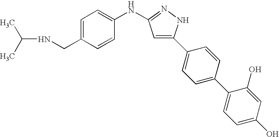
C1=C(CNC(C)C)C=CC(NC2=NNC(C3=CC=C(C4=CC=C(O)C=C4O)C=C3)=C2)=C1
